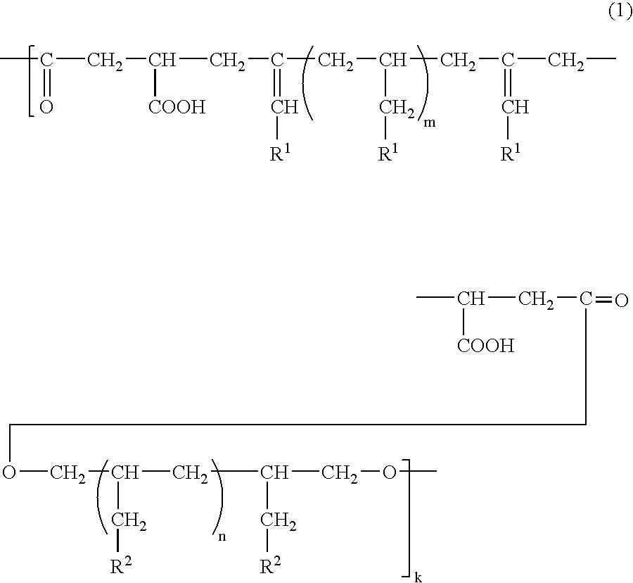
CC(=O)CC([COOH])CC(=C[R1])CC(CC(CC)=C[R1])C[R1].C([COOH])(CC(=O)CCOCC(CC(C[R2])COC)C[R2])C
